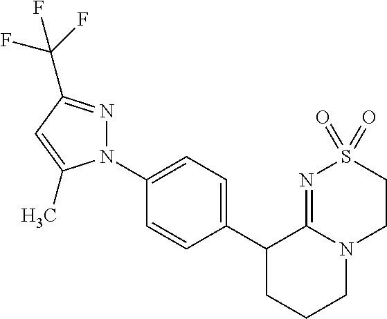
C1(C2CCCN3C2=NS(=O)(=O)CC3)=CC=C(N2N=C(C(F)(F)F)C=C2C)C=C1
